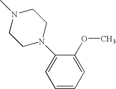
C1=CC=C(OC)C(N2CCN(C)CC2)=C1
